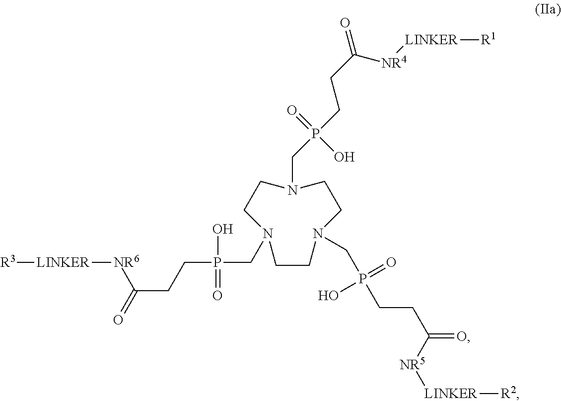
C1N(CP(CCC(=O)[NR4][LINKER][R1])(=O)O)CCN(CP(CCC(=O)[NR5][LINKER][R2])(=O)O)CCN(CP(CCC(=O)[NR6][LINKER][R3])(O)=O)C1
